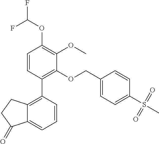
C1=CC(C2=C3C(=CC=C2)C(=O)CC3)=C(OCC2=CC=C(S(C)(=O)=O)C=C2)C(OC)=C1OC(F)F
